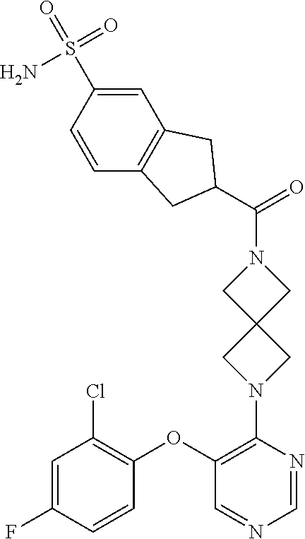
C1(N2CC3(C2)CN(C(=O)C2CC4=C(C=C(S(=O)(N)=O)C=C4)C2)C3)=C(OC2=C(Cl)C=C(F)C=C2)C=NC=N1
